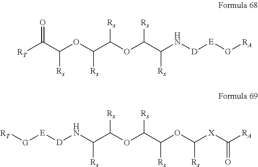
[RT]C(C(OC(C(OC(C(N[D][E][G][RA])[Rs])[Rs])[Rs])[Rs])[Rs])=O.[G]([E][D]NC(C(OC(C(OC([X]C([RA])=O)[Rs])[Rs])[Rs])[Rs])[Rs])[RT]
